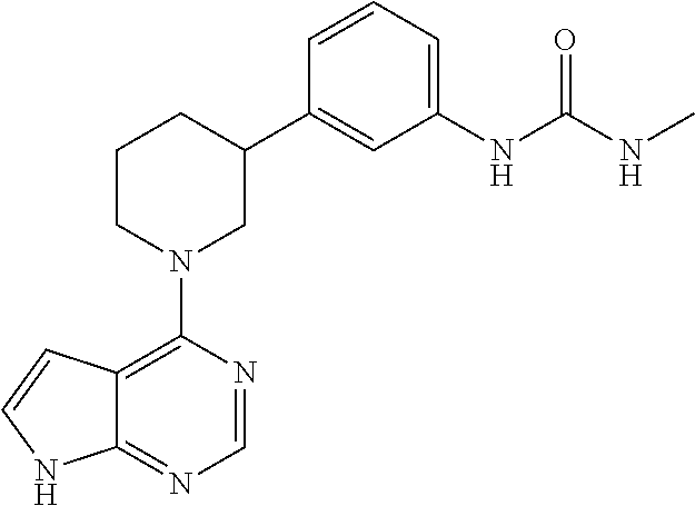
C12=C(N3CC(C4=CC(NC(NC)=O)=CC=C4)CCC3)N=CN=C1NC=C2
